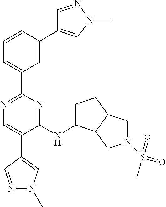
N1=C(C2=CC=CC(C3=CN(C)N=C3)=C2)N=C(NC2CCC3C2CN(S(=O)(C)=O)C3)C(C2=CN(C)N=C2)=C1
